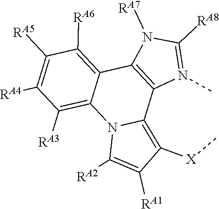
C1([RA6])=C2C3=C(C4=C([X]C)C([RA1])=C([RA2])N4C2=C([RA3])C([RA4])=C1[RA5])N(C)=C([RA8])N3[RA7]
